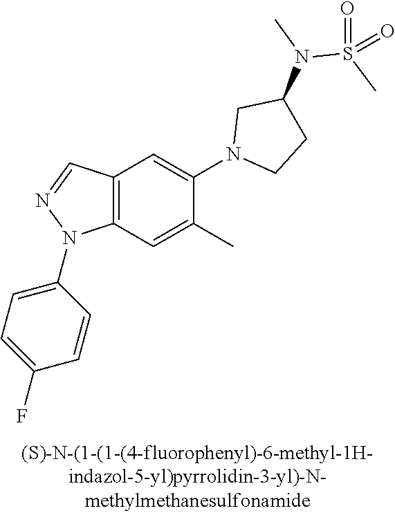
N1(C2=CC3=C(C=C2C)N(C2=CC=C(F)C=C2)N=C3)CCC(N(S(C)(=O)=O)C)C1
